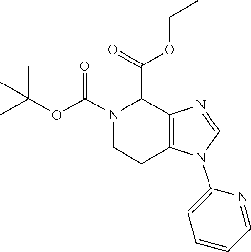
O(C(=O)N1CCC2=C(C1C(OCC)=O)N=CN2C1=CC=CC=N1)C(C)(C)C
